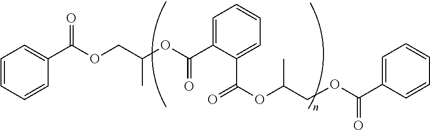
C1=CC=CC(C(=O)OCC(C)OC(=O)C2=CC=CC=C2C(=O)OC(C)COC(=O)C2=CC=CC=C2)=C1
